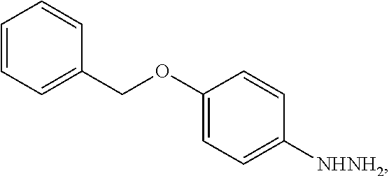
C1=CC=C(COC2=CC=C([NHNH2])C=C2)C=C1
